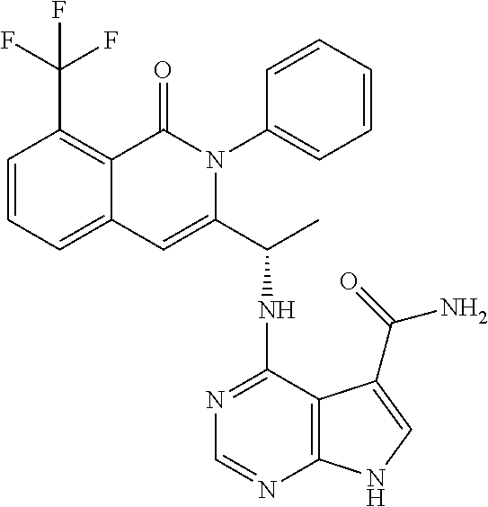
C12=CC=CC(C(F)(F)F)=C1C(=O)N(C1=CC=CC=C1)C(C(NC1=NC=NC3=C1C(C(N)=O)=CN3)C)=C2
